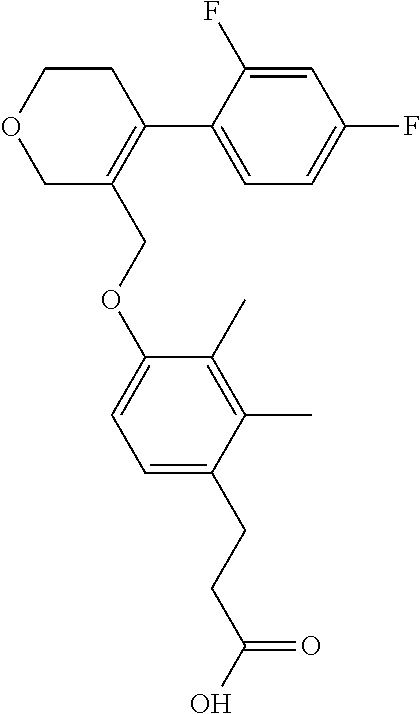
C1=C(OCC2=C(C3=CC=C(F)C=C3F)CCOC2)C(C)=C(C)C(CCC(=O)O)=C1
